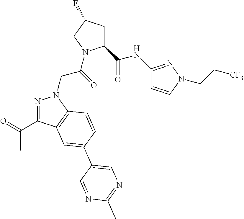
C1(C(NC2=NN(CC[CF3])C=C2)=O)CC(F)CN1C(CN1N=C(C(C)=O)C2=C1C=CC(C1=CN=C(C)N=C1)=C2)=O
